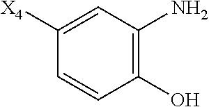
C1([X4])=CC(N)=C(O)C=C1
